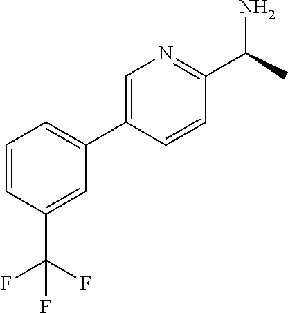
C1=CC(C(F)(F)F)=CC(C2=CN=C(C(N)C)C=C2)=C1
